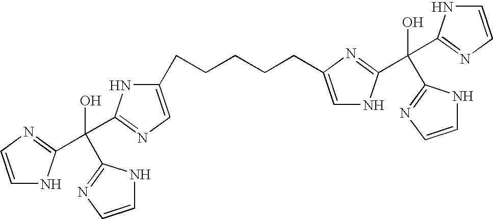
C1(CCCCCC2=CNC(C(O)(C3=NC=CN3)C3=NC=CN3)=N2)=CN=C(C(O)(C2=NC=CN2)C2=NC=CN2)N1
